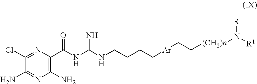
C1(N)=C(C(NC(NCCCC[Ar]CC[(CH2)n]N([R1])[R])=N)=O)N=C(Cl)C(N)=N1
